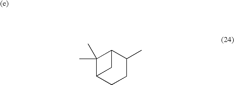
C1(C)(C)C2CCC(C)C1C2
